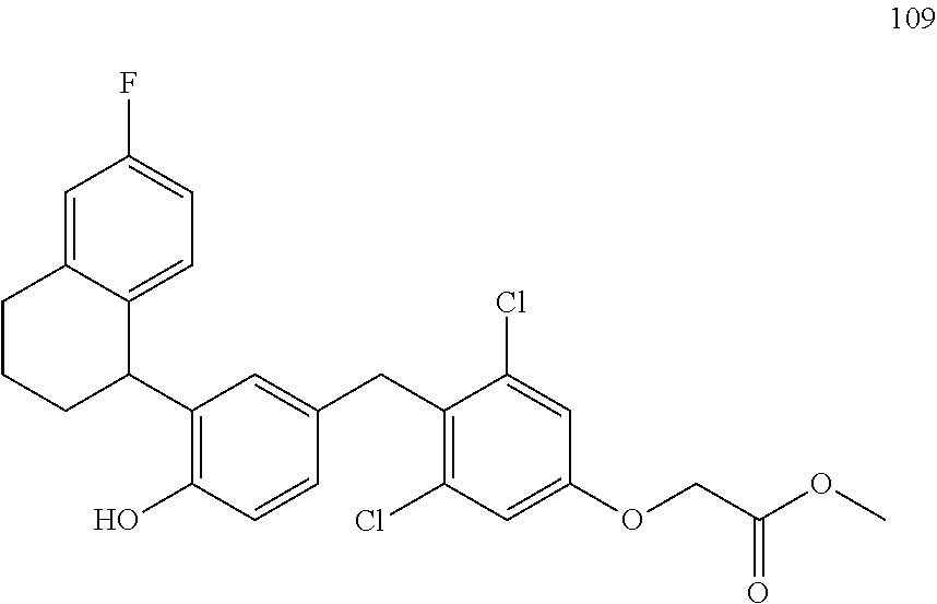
C1=C2C(=CC=C1F)C(C1=C(O)C=CC(CC3=C(Cl)C=C(OCC(OC)=O)C=C3Cl)=C1)CCC2
